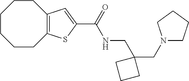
C1CCCC2=C(CC1)C=C(C(NCC1(CN3CCCC3)CCC1)=O)S2
